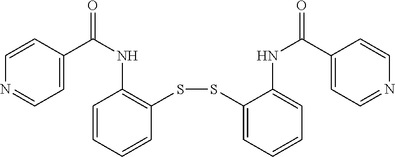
C1=CC=CC(SSC2=CC=CC=C2NC(=O)C2=CC=NC=C2)=C1NC(=O)C1=CC=NC=C1
